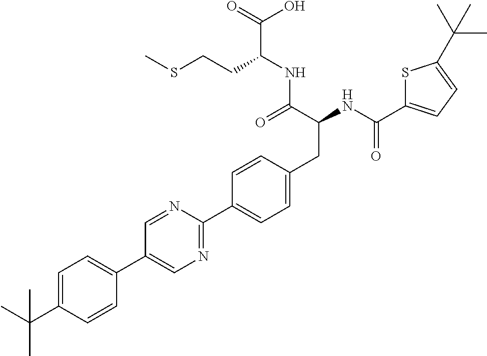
CC(C1=CC=C(C2=CN=C(C3=CC=C(CC(NC(=O)C4=CC=C(C(C)(C)C)S4)C(=O)NC(C(=O)O)CCSC)C=C3)N=C2)C=C1)(C)C
